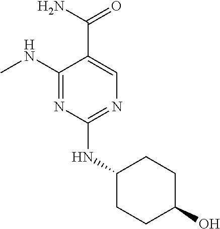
C1(NC)=NC(NC2CCC(O)CC2)=NC=C1C(N)=O
